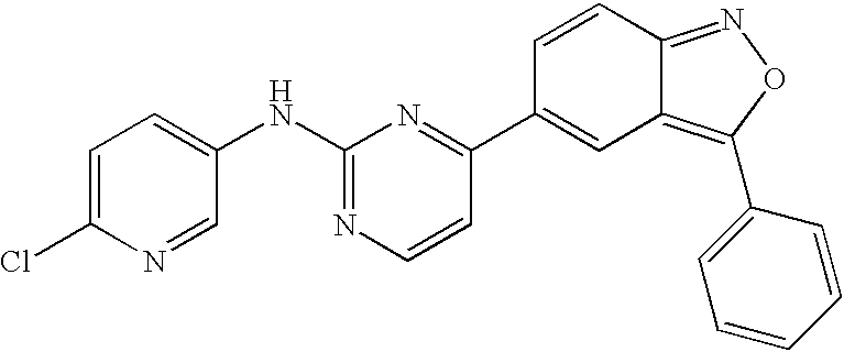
C1=C(Cl)N=CC(NC2=NC=CC(C3=CC4=C(C5=CC=CC=C5)ON=C4C=C3)=N2)=C1
